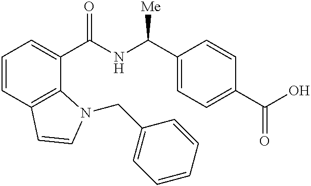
C1=CC2=C(C(C(NC(C3=CC=C(C(=O)O)C=C3)[Me])=O)=C1)N(CC1=CC=CC=C1)C=C2
